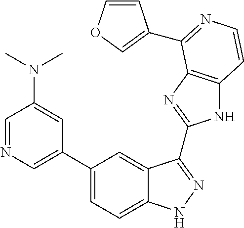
C1(C2=CN=CC(N(C)C)=C2)=CC=C2C(=C1)C(C1=NC3=C(N1)C=CN=C3C1=COC=C1)=NN2
